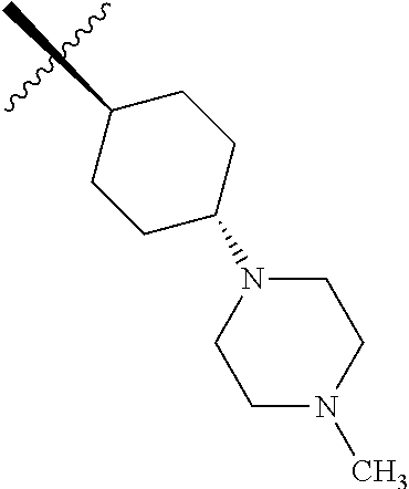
C1(C)CCC(N2CCN(C)CC2)CC1
